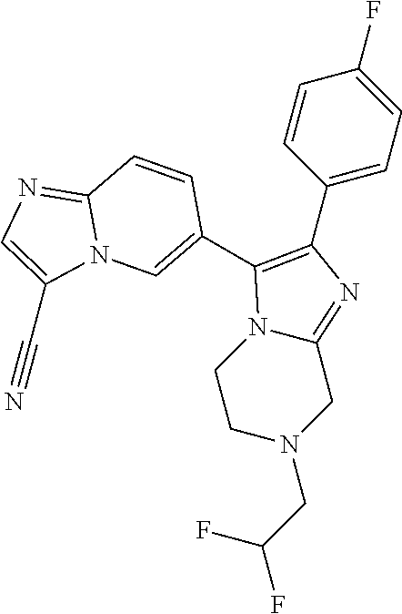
N1(CC(F)F)CC2=NC(C3=CC=C(F)C=C3)=C(C3=CN4C(=NC=C4C#N)C=C3)N2CC1
